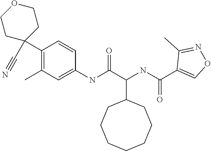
O=C(C(NC(C1=CON=C1C)=O)C1CCCCCCC1)NC1=CC(C)=C(C2(C#N)CCOCC2)C=C1
